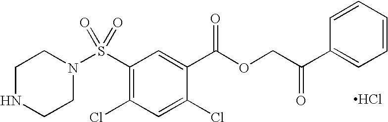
S(C1=C(Cl)C=C(Cl)C(C(OCC(C2=CC=CC=C2)=O)=O)=C1)(=O)(=O)N1CCNCC1.Cl
